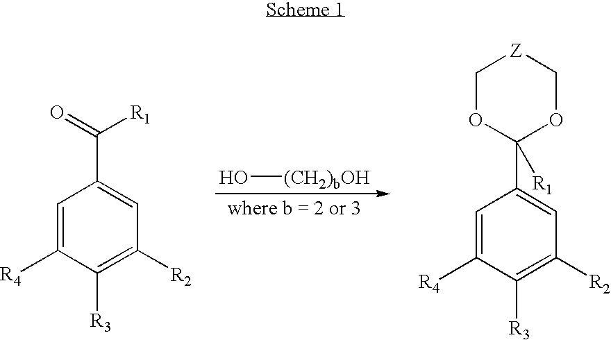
C1=C([R4])C([R3])=C([R2])C=C1C([R1])=O.C1=C([R4])C([R3])=C([R2])C=C1C1([R1])OC[Z]CO1.O[(CH2)bOH]
